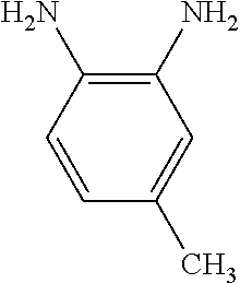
C1(C)=CC(N)=C(N)C=C1
